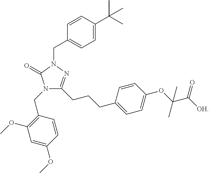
C1=CC(C(C)(C)C)=CC=C1CN1N=C(CCCC2=CC=C(OC(C([OH])=O)(C)C)C=C2)N(CC2=C(OC)C=C(OC)C=C2)C1=O
